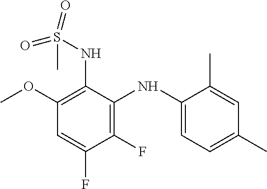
C1(OC)=C(NS(C)(=O)=O)C(NC2=CC=C(C)C=C2C)=C(F)C(F)=C1
